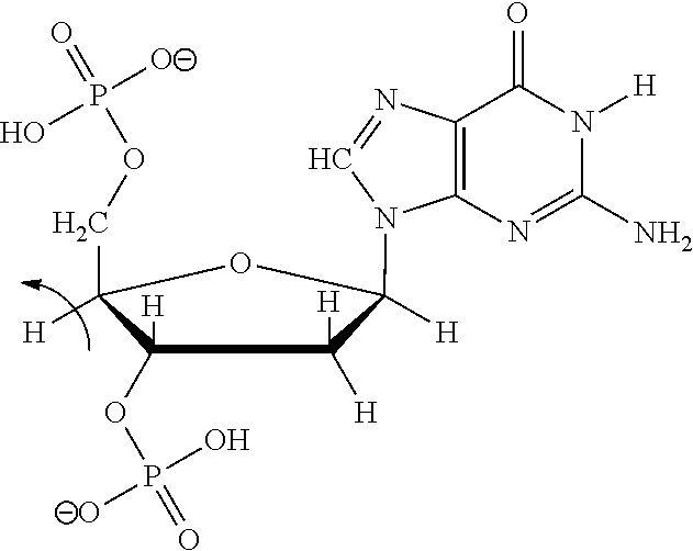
C1([H])([H])C(OP(=O)(O)[O-])([H])C(COP(=O)([O-])O)([H])OC1(N1C2=C(C(=O)N([H])C(N)=N2)N=C1)[H]
